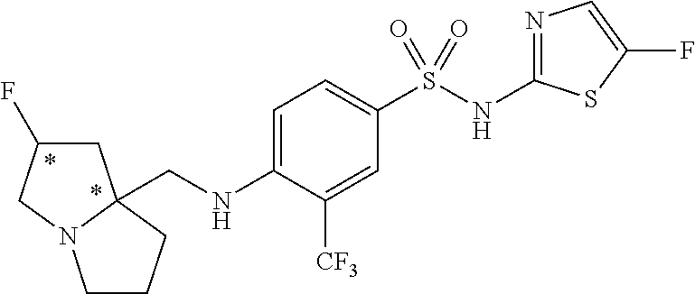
C1C(F)CN2C1(CNC1=CC=C(S(NC3=NC=C(F)S3)(=O)=O)C=C1[CF3])CCC2
